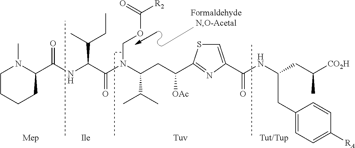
C1CCCC(C(=O)NC(C(CC)C)C(=O)N(C(CC([OAc])C2=NC(C(=O)NC(CC3=CC=C([RA])C=C3)CC(C)[CO2H])=CS2)C(C)C)COC([R2])=O)N1C
